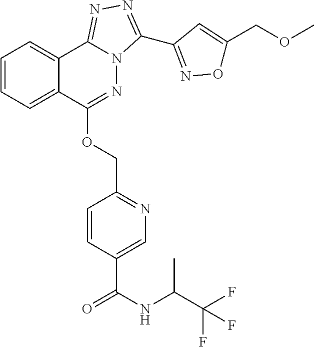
C1=CC(C(=O)NC(C(F)(F)F)C)=CN=C1COC1=NN2C(=NN=C2C2=NOC(COC)=C2)C2=CC=CC=C21
